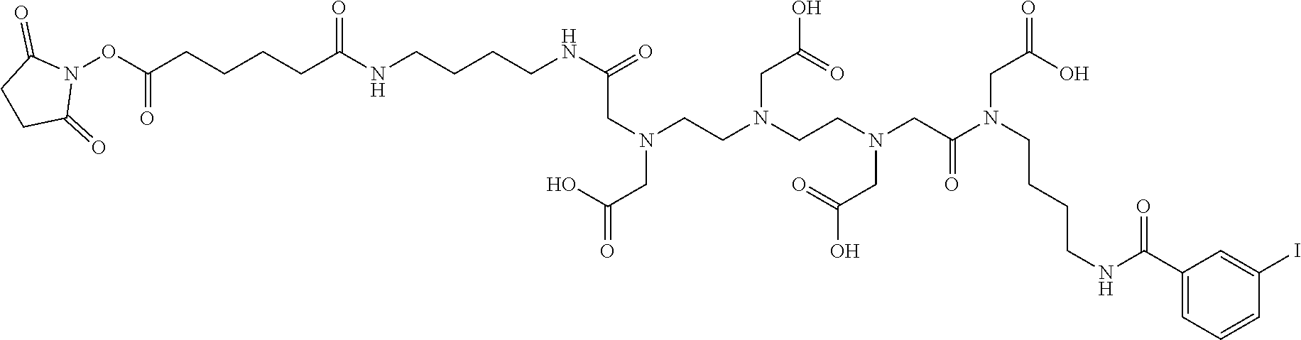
C(=O)(CN(CC(N(CC(=O)O)CCCCNC(C1=CC=CC(I)=C1)=O)=O)CCN(CC(O)=O)CCN(CC(O)=O)CC(NCCCCNC(CCCCC(ON1C(=O)CCC1=O)=O)=O)=O)O
